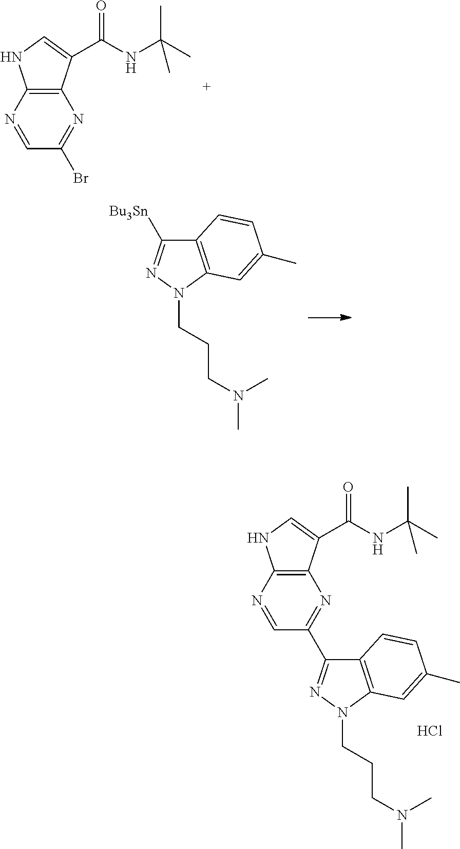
C1=NC2=C(N=C1Br)C(C(NC(C)(C)C)=O)=CN2.C12=C(N(CCCN(C)C)N=C1[Bu3Sn])C=C(C)C=C2.C1=NC2=C(N=C1C1=NN(CCCN(C)C)C3=C1C=CC(C)=C3)C(C(NC(C)(C)C)=O)=CN2.Cl
